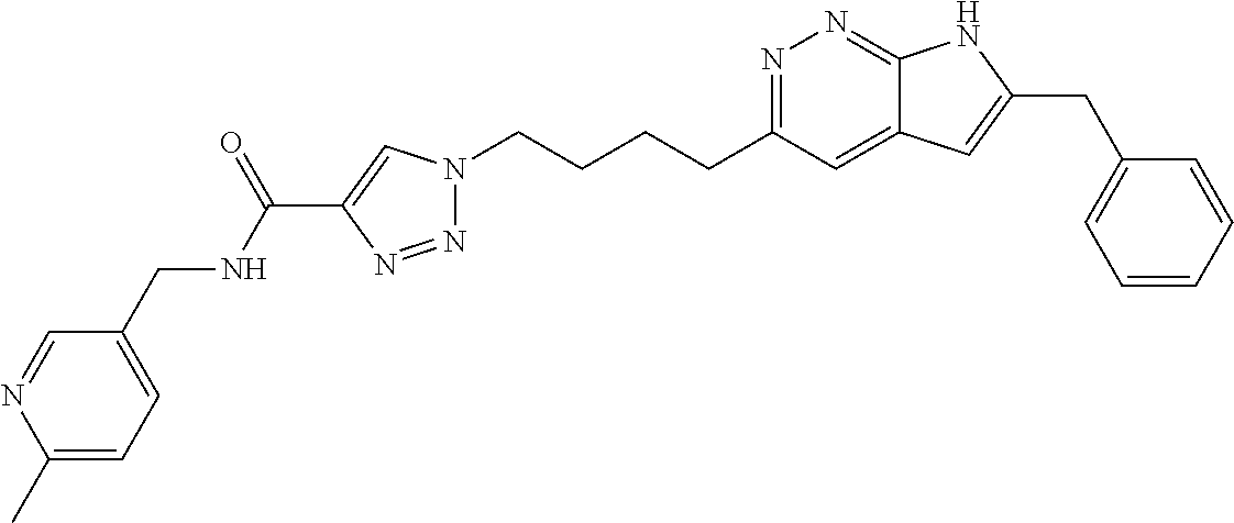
N1=C(CCCCN2N=NC(C(NCC3=CC=C(C)N=C3)=O)=C2)C=C2C(=N1)NC(CC1=CC=CC=C1)=C2
